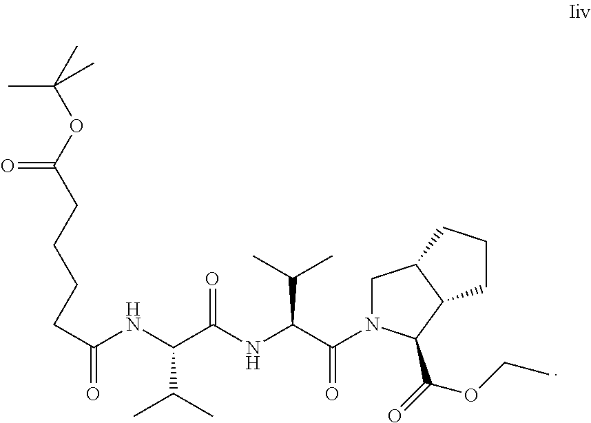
C(C(NC(C(NC(C(=O)N1CC2C(C1C(=O)OCC)CCC2)C(C)C)=O)C(C)C)=O)CCCC(OC(C)(C)C)=O
